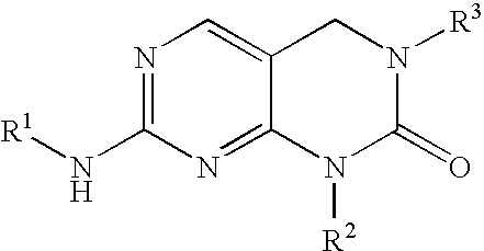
N1=C(N[R1])N=C2C(=C1)CN([R3])C(=O)N2[R2]
